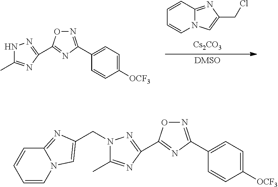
C12=NC(CCl)=CN1C=CC=C2.[DMSO].N1C(C)=NC(C2=NC(C3=CC=C([OCF3])C=C3)=NO2)=N1.[Cs2CO3].C1(C)=NC(C2=NC(C3=CC=C([OCF3])C=C3)=NO2)=NN1CC1=CN2C=CC=CC2=N1
